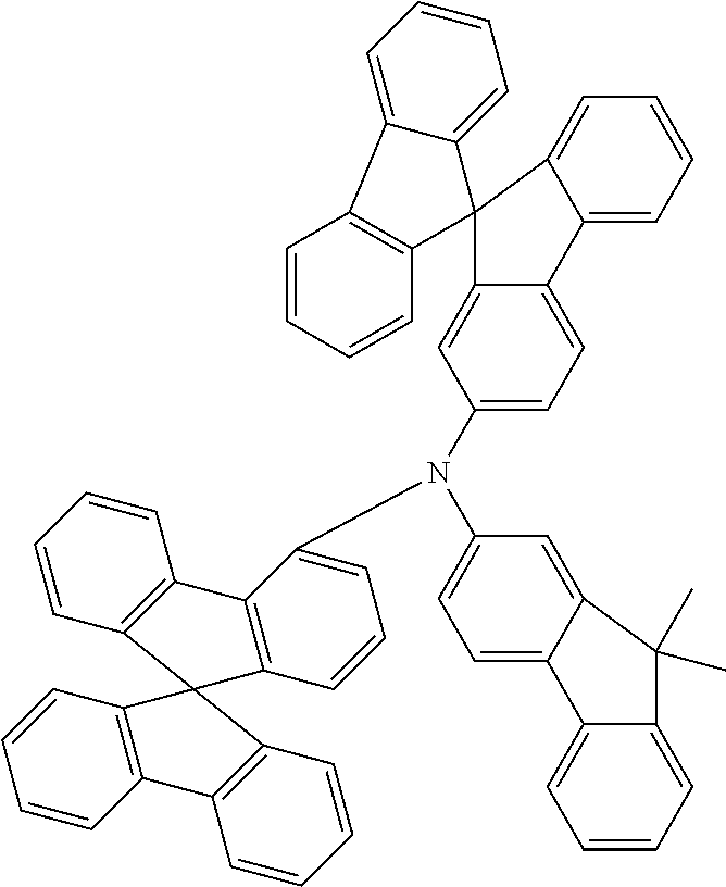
C1=CC2=C(C=C1)C1=C(C=CC=C1N(C1=CC=C3C(=C1)C(C)(C)C1=CC=CC=C31)C1=CC=C3C(=C1)C1(C4=CC=CC=C34)C3=C(C=CC=C3)C3=CC=CC=C13)C21C2=C(C=CC=C2)C2=C1C=CC=C2
